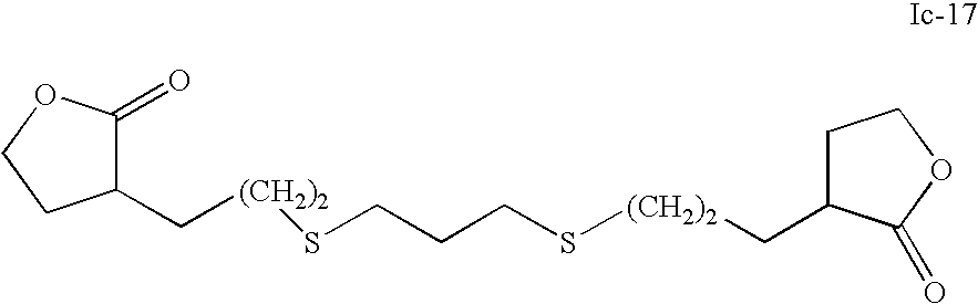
C([(CH2)2]SCCCS[(CH2)2]CC1CCOC1=O)C1C(=O)OCC1
